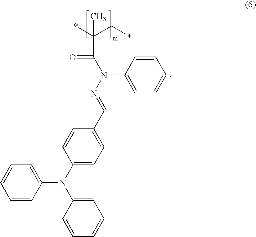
C1=CC(N(C2=CC=C(C=NN(C(C(C*)(*)C)=O)C3=CC=CC=C3)C=C2)C2=CC=CC=C2)=CC=C1
